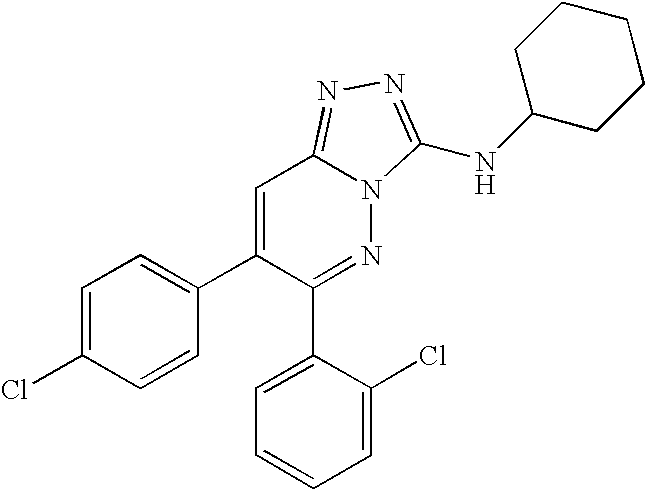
C1=C(Cl)C=CC(C2=CC3=NN=C(NC4CCCCC4)N3N=C2C2=CC=CC=C2Cl)=C1
